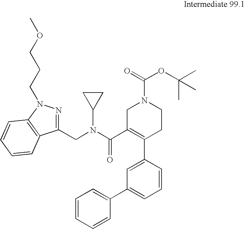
C1=CC=CC(C2=CC=CC(C3=C(C(=O)N(CC4=NN(CCCOC)C5=C4C=CC=C5)C4CC4)CN(C(OC(C)(C)C)=O)CC3)=C2)=C1
